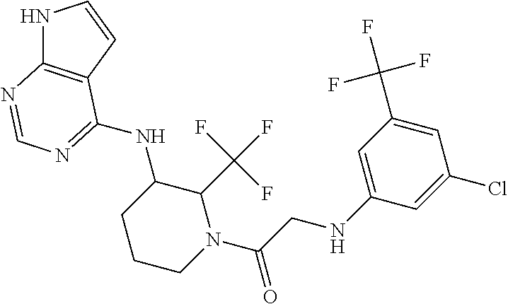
N1C2=C(C=C1)C(NC1CCCN(C(CNC3=CC(C(F)(F)F)=CC(Cl)=C3)=O)C1C(F)(F)F)=NC=N2
